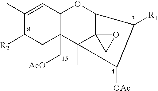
C1(C)=CC2C(C[AcO])(CC1[R2])C1(C)C3(C(O2)C([R1])C1[OAc])CO3
